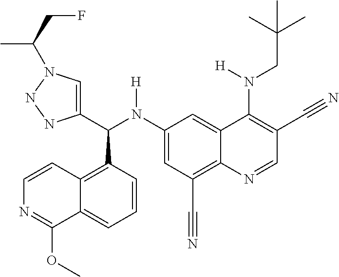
C1(N(C(C2=CN(C(CF)C)NN2)C2=C3C(=CC=C2)C(OC)=NC=C3)[H])=CC(C#N)=C2C(=C1)C(N(CC(C)(C)C)[H])=C(C#N)C=N2
